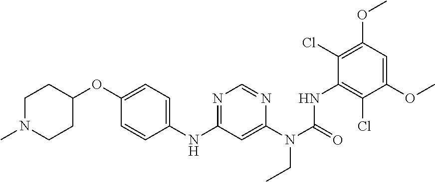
C1(OC)=CC(OC)=C(Cl)C(NC(N(CC)C2=CC(NC3=CC=C(OC4CCN(C)CC4)C=C3)=NC=N2)=O)=C1Cl
